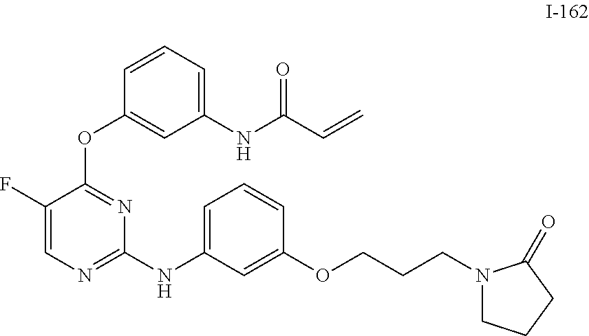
C1(F)=CN=C(NC2=CC=CC(OCCCN3CCCC3=O)=C2)N=C1OC1=CC(NC(C=C)=O)=CC=C1
